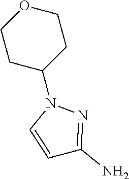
C1CC(N2C=CC(N)=N2)CCO1
